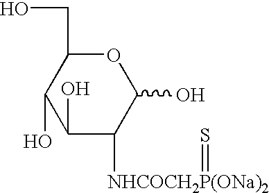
O1C(CO)C(O)C(O)C([NHCOCH2P(ONa)2]=S)C1O
